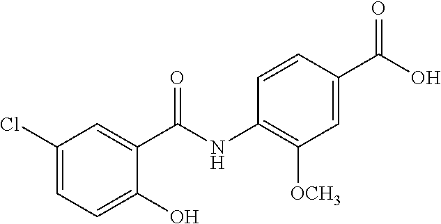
C1(Cl)=CC=C(O)C(C(NC2=C([OCH3])C=C(C(O)=O)C=C2)=O)=C1
